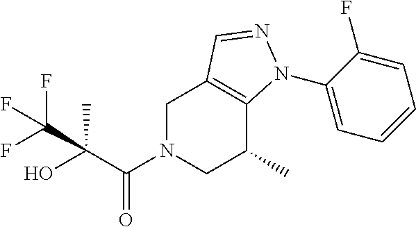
C1N(C(C(O)(C)C(F)(F)F)=O)CC(C)C2=C1C=NN2C1=CC=CC=C1F
